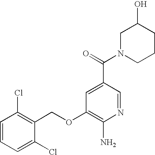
C1=CC=C(Cl)C(COC2=C(N)N=CC(C(=O)N3CCCC(O)C3)=C2)=C1Cl
